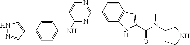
N1N=CC(C2=CC=C(NC3=NC(C4=CC5=C(C=C4)C=C(C(N(C4CCNC4)C)=O)N5)=NC=C3)C=C2)=C1
